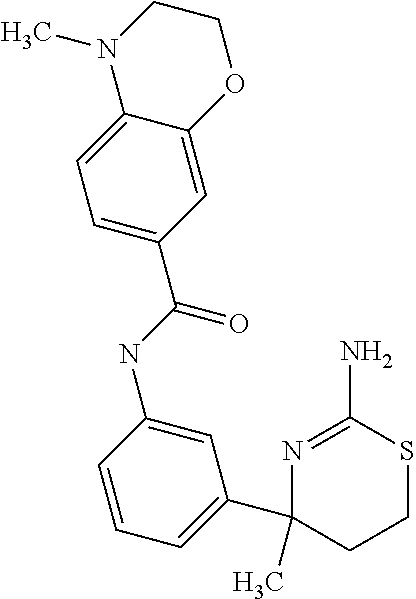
N1=C(N)SCCC1(C1=CC=CC(NC(C2=CC=C3C(=C2)OCCN3C)=O)=C1)C
